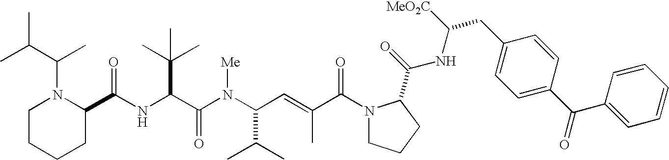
N(C(C(N(C(C(C)C)C=C(C)C(N1CCCC1C(=O)NC(CC1=CC=C(C(C2=CC=CC=C2)=O)C=C1)[MeO2C])=O)[Me])=O)C(C)(C)C)C(C1N(C(C(C)C)C)CCCC1)=O
